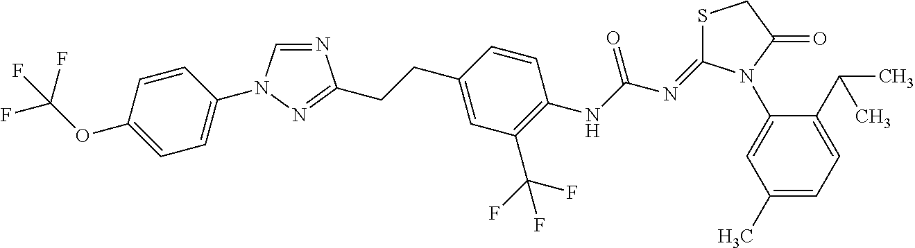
N1=CN(C2=CC=C(OC(F)(F)F)C=C2)N=C1CCC1=CC(C(F)(F)F)=C(NC(N=C2SCC(=O)N2C2=CC(C)=CC=C2C(C)C)=O)C=C1
